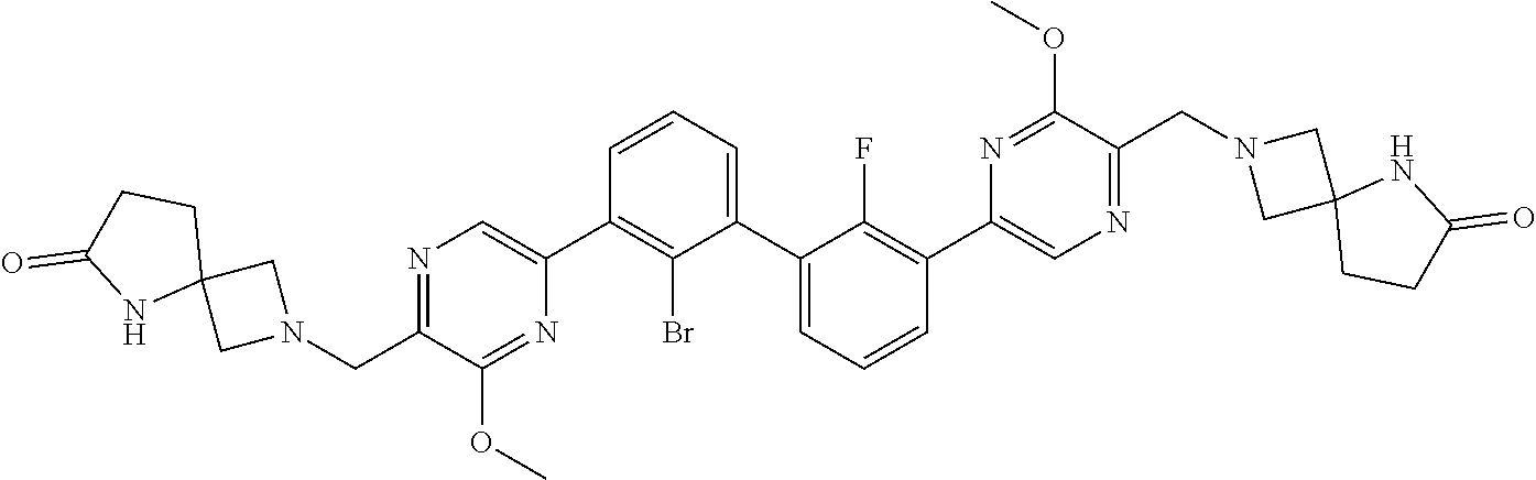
N1=C(CN2CC3(C2)CCC(=O)N3)C(OC)=NC(C2=C(Br)C(C3=CC=CC(C4=CN=C(CN5CC6(C5)CCC(=O)N6)C(OC)=N4)=C3F)=CC=C2)=C1
